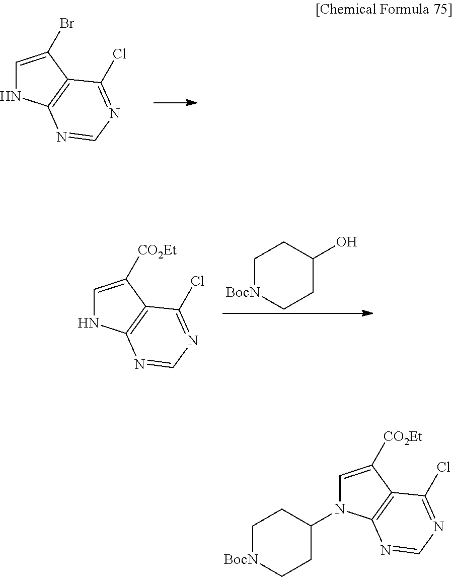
C1=C(Br)C2=C(N1)N=CN=C2Cl.C1=C([CO2Et])C2=C(N1)N=CN=C2Cl.C1[BocN]CCC(O)C1.C1=C([CO2Et])C2=C(N=CN=C2Cl)N1C1CC[BocN]CC1
